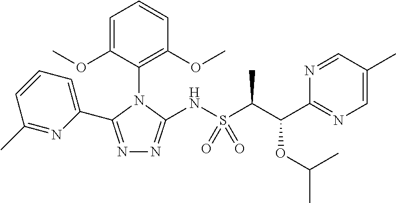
C1=C(OC)C(N2C(C3=CC=CC(C)=N3)=NN=C2NS(C(C(C2=NC=C(C)C=N2)OC(C)C)C)(=O)=O)=C(OC)C=C1
